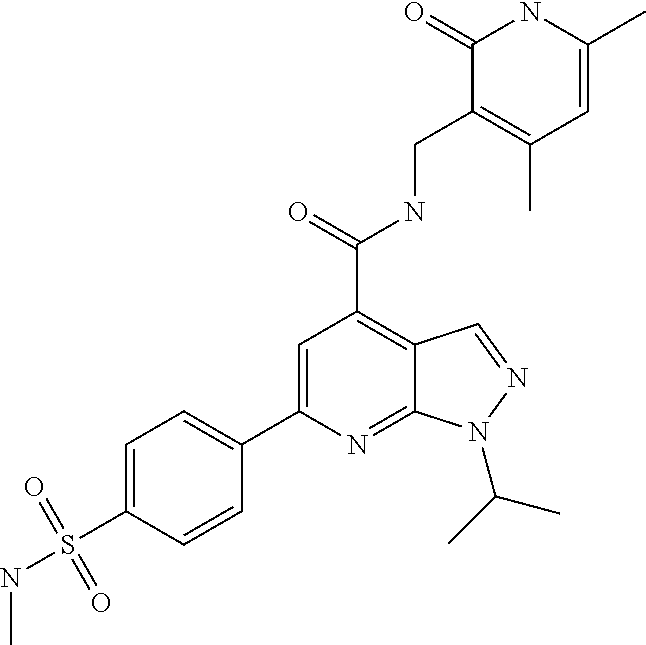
C1(C2=CC(C(=O)NCC3=C(C)C=C(C)NC3=O)=C3C(=N2)N(C(C)C)N=C3)=CC=C(S(NC)(=O)=O)C=C1
